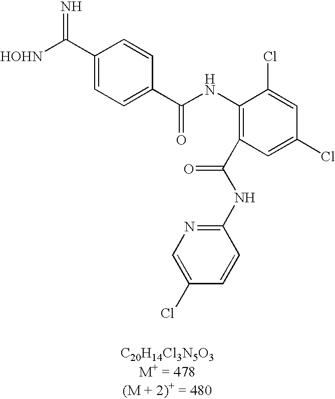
C(=N)(C1=CC=C(C(=O)NC2=C(C(NC3=NC=C(Cl)C=C3)=O)C=C(Cl)C=C2Cl)C=C1)[HOHN]
